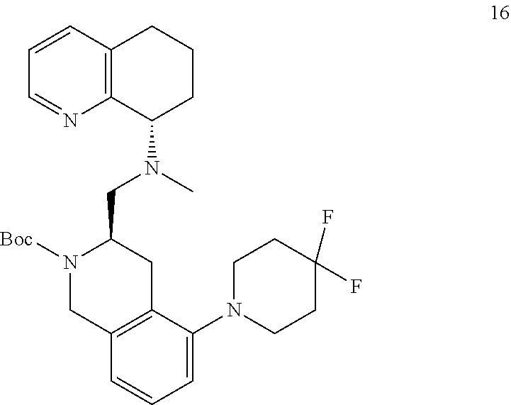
C1=CC2=C(N=C1)C(N(C)CC1N([Boc])CC3=C(C1)C(N1CCC(F)(F)CC1)=CC=C3)CCC2
